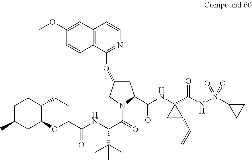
C12=C(C(OC3CC(C(NC4(C(NS(C5CC5)(=O)=O)=O)CC4C=C)=O)N(C(=O)C(NC(=O)COC4CC(C)CCC4C(C)C)C(C)(C)C)C3)=NC=C1)C=CC(OC)=C2
